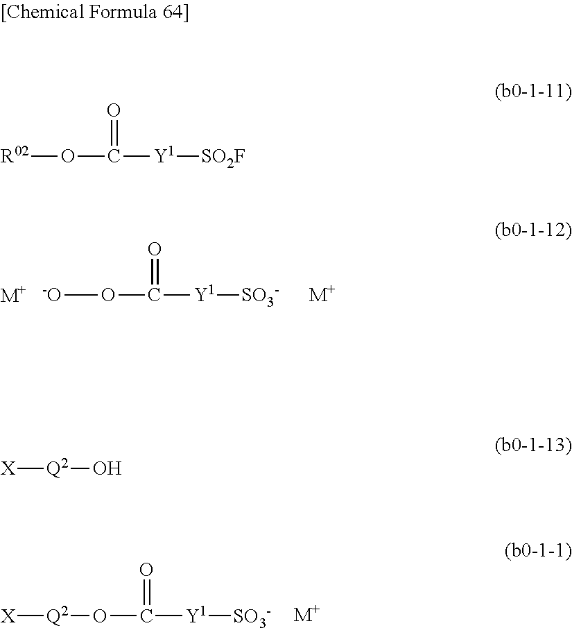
[-O]OC([Y1][SO3-])=O.[M+].[M+].[X][Q2]OC([Y1][SO3-])=O.[M+].[R02]OC([Y1][SO2F])=O.[X][Q2]O
